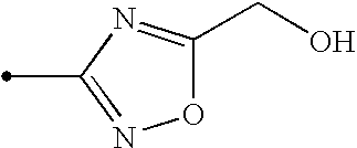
O1C(CO)=NC(C)=N1
